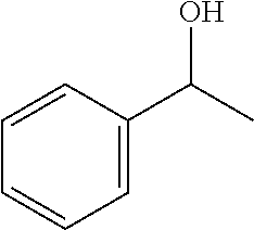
C1=CC(C(C)O)=CC=C1
